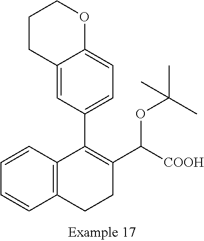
C12=C(CCC(C([COOH])OC(C)(C)C)=C1C1=CC=C3C(=C1)CCCO3)C=CC=C2
